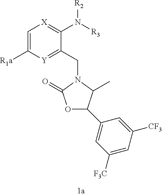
C1=C([R1a])[Y]=C(CN2C(=O)OC(C3=CC([F3C])=CC([CF3])=C3)C2C)C(N([R2])[R3])=[X]1
